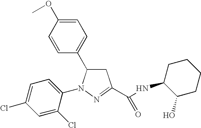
C1=C(OC)C=CC(C2CC(C(=O)NC3CCCCC3O)=NN2C2=CC=C(Cl)C=C2Cl)=C1
